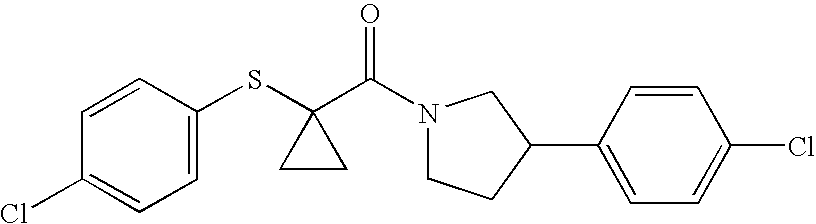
C1=CC(SC2(C(=O)N3CCC(C4=CC=C(Cl)C=C4)C3)CC2)=CC=C1Cl
